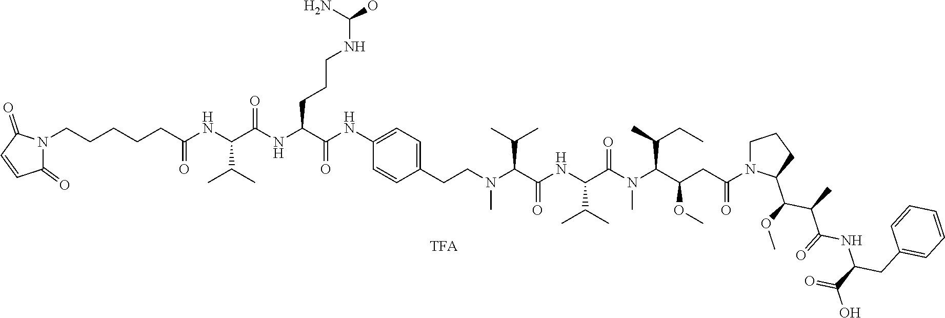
C1(=O)N(CCCCCC(NC(C(NC(C(NC2=CC=C(CCN(C(C(=O)NC(C(C)C)C(N(C(C(CC(=O)N3CCCC3C(OC)C(C)C(=O)NC(CC3=CC=CC=C3)C(O)=O)OC)C(C)CC)C)=O)C(C)C)C)C=C2)=O)CCCNC(O)N)=O)C(C)C)=O)C(=O)C=C1
